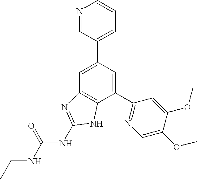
C1=C(C2=CC=CN=C2)C=C(C2=NC=C(OC)C(OC)=C2)C2=C1N=C(NC(NCC)=O)N2
